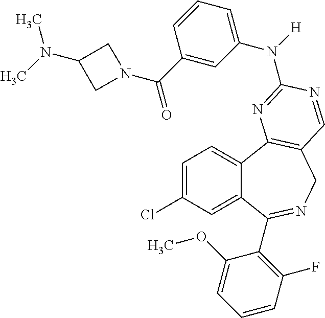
C1=C(Cl)C=C2C(=C1)C1=C(CN=C2C2=C(F)C=CC=C2OC)C=NC(N(C2=CC=CC(C(=O)N3CC(N(C)C)C3)=C2)[H])=N1
